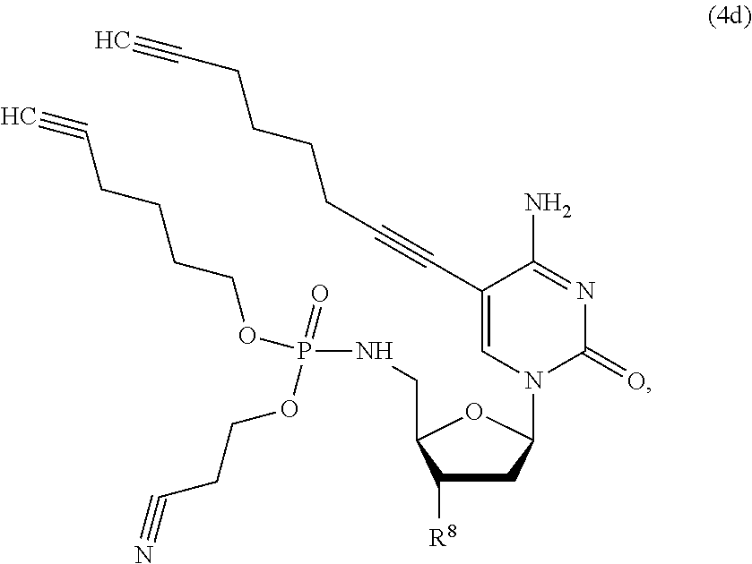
C1C([R8])C(CNP(OCCCCC#C)(OCCC#N)=O)OC1N1C(=O)N=C(N)C(C#CCCCCC#C)=C1
